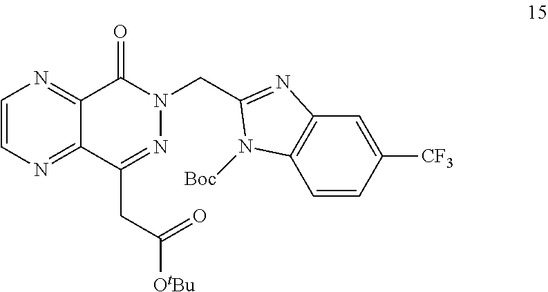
C1=CN=C2C(=N1)C(=O)N(CC1=NC3=C(C=CC([CF3])=C3)N1[Boc])N=C2CC([OtBu])=O
